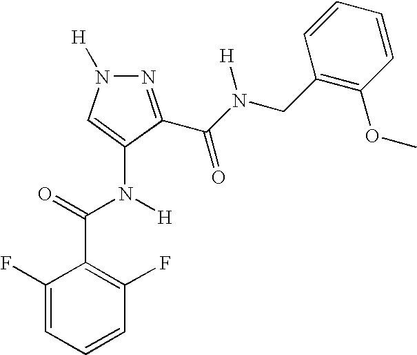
N1([H])N=C(C(N(CC2=C(OC)C=CC=C2)[H])=O)C(N(C(=O)C2=C(F)C=CC=C2F)[H])=C1
